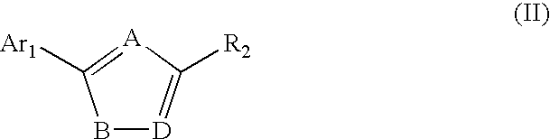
B1[D]=C([R2])[A]=C1[Ar1]
